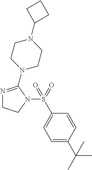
N1=C(N2CCN(C3CCC3)CC2)N(S(C2=CC=C(C(C)(C)C)C=C2)(=O)=O)CC1
